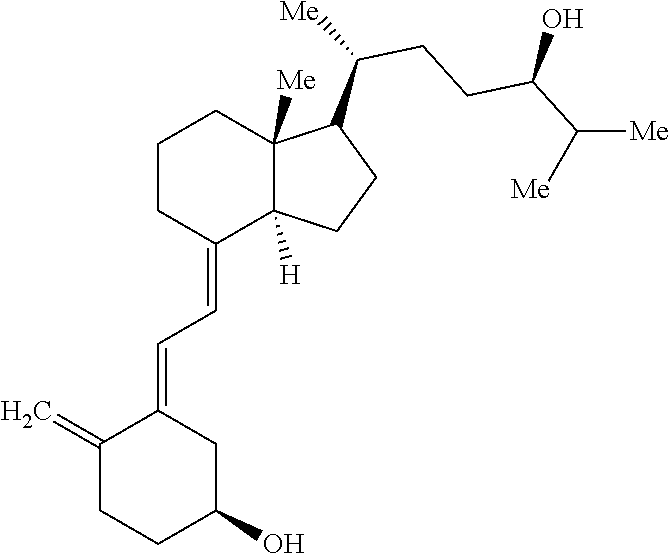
C1CC(=CC=C2C(=C)CCC(O)C2)C2([H])C([Me])(C1)C(C(CCC(C([Me])[Me])O)[Me])CC2
